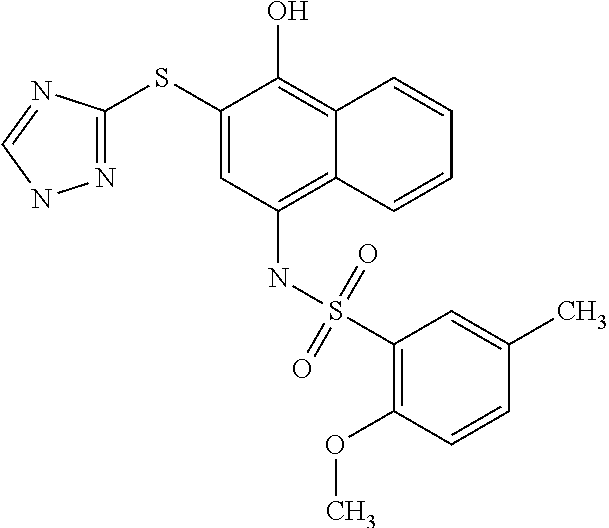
N1=C(SC2=CC(NS(=O)(=O)C3=C(OC)C=CC(C)=C3)=C3C(=C2O)C=CC=C3)N=CN1
